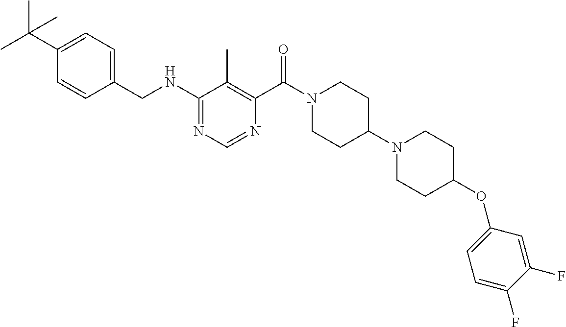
C1(NCC2=CC=C(C(C)(C)C)C=C2)=NC=NC(C(N2CCC(N3CCC(OC4=CC=C(F)C(F)=C4)CC3)CC2)=O)=C1C
